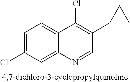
C1=C(Cl)C=C2C(=C1)C(Cl)=C(C1CC1)C=N2
